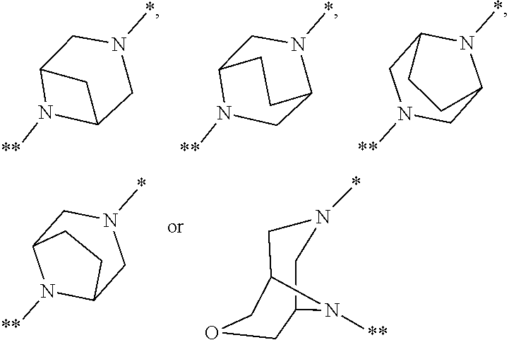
C1C2N([**])C1CN(*)C2.C1N([**])C2CN(*)C1CC2.C1N([**])CC2N(*)C1CC2.C12N([**])C(CN(*)C1)CC2.C1C2N([**])C(CN1*)COC2
